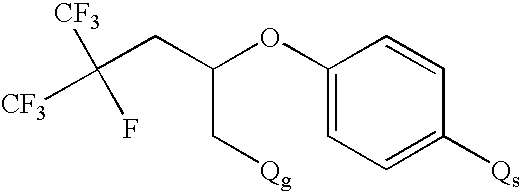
C([CF3])([CF3])(F)CC(OC1=CC=C([Qs])C=C1)C[Qg]
